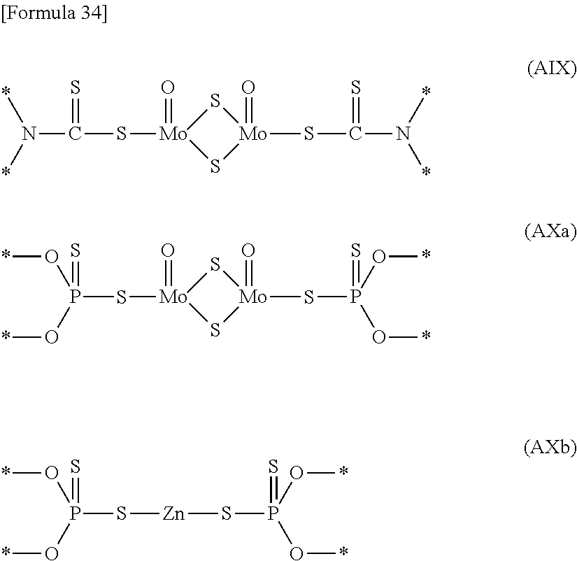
[Mo]1(=O)(SC(=S)N(*)*)S[Mo](SC(N(*)*)=S)(=O)S1.[Mo]1(=O)(SP(=S)(O*)O*)S[Mo](SP(=S)(O*)O*)(=O)S1.S([Zn]SP(=S)(O*)O*)P(=S)(O*)O*
